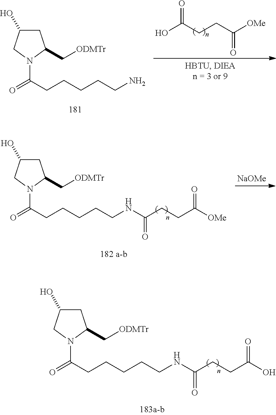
C1C(O)CN(C(CCCCCN)=O)C1C[ODMTr].OC(CCC([OMe])=O)=O.C1C(O)CN(C(CCCCCNC(CCC([OMe])=O)=O)=O)C1C[ODMTr].[NaOMe].C1C(O)CN(C(CCCCCNC(CCC(O)=O)=O)=O)C1C[ODMTr]
